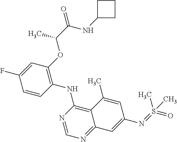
C1=CC(NC2=C3C(=NC=N2)C=C(N=S(=O)(C)C)C=C3C)=C(OC(C(=O)NC2CCC2)C)C=C1F
